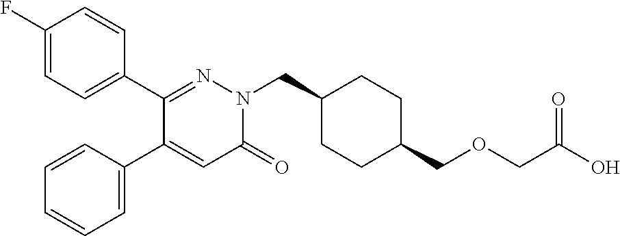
C1(F)=CC=C(C2=NN(CC3CCC(COCC(O)=O)CC3)C(=O)C=C2C2=CC=CC=C2)C=C1
